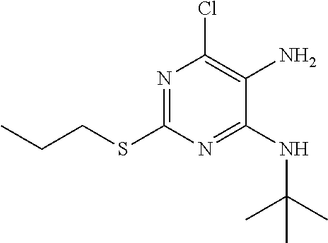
S(C1=NC(Cl)=C(N)C(NC(C)(C)C)=N1)CCC
